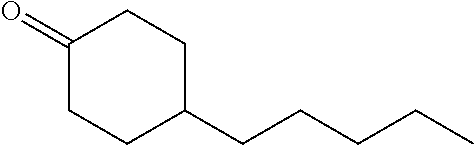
C1(=O)CCC(CCCCC)CC1
